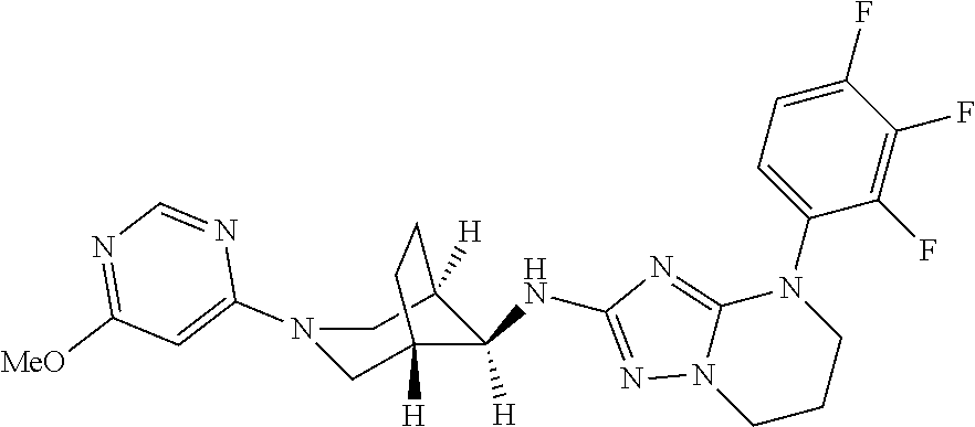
N1(C2=CC([MeO])=NC=N2)CC2([H])C(NC3=NN4C(=N3)N(C3=CC=C(F)C(F)=C3F)CCC4)([H])C([H])(C1)CC2
